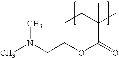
CN(CCOC(=O)C(C)(CC)C)C
